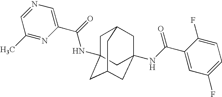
C1C2(NC(C3=CN=CC(C)=N3)=O)CC3CC(NC(C4=CC(F)=CC=C4F)=O)(CC1C3)C2
